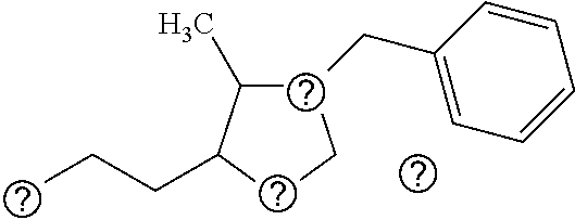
C1(C)C(CC2=CC=CC=C2)CCC1CCC
